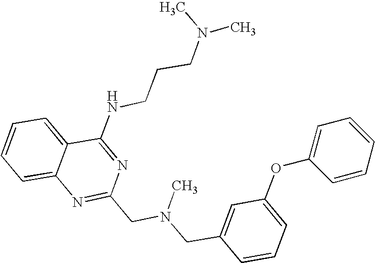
C1=CC=C2C(=C1)N=C(CN(CC1=CC(OC3=CC=CC=C3)=CC=C1)C)N=C2NCCCN(C)C
